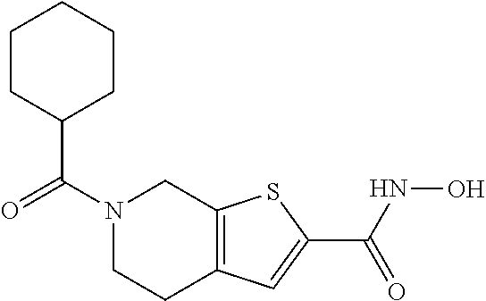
C(N1CCC2=C(C1)SC(C(NO)=O)=C2)(=O)C1CCCCC1
